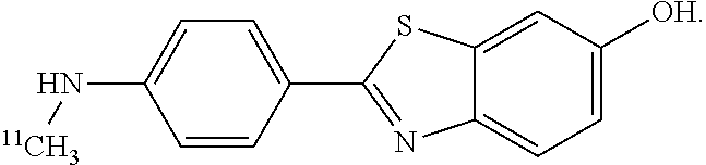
C12=CC=C([OH])C=C1SC(C1=CC=C(N[11CH3])C=C1)=N2
